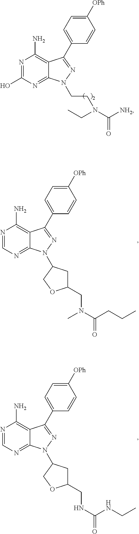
N1=C(O)N=C2C(=C1N)C(C1=CC=C([OPh])C=C1)=NN2CCN(C([NH2])=O)CC.N1=CN=C2C(=C1N)C(C1=CC=C([OPh])C=C1)=NN2C1CC(CN(C(CCC)=O)C)OC1.N1=CN=C2C(=C1N)C(C1=CC=C([OPh])C=C1)=NN2C1CC(CNC(NCC)=O)OC1
